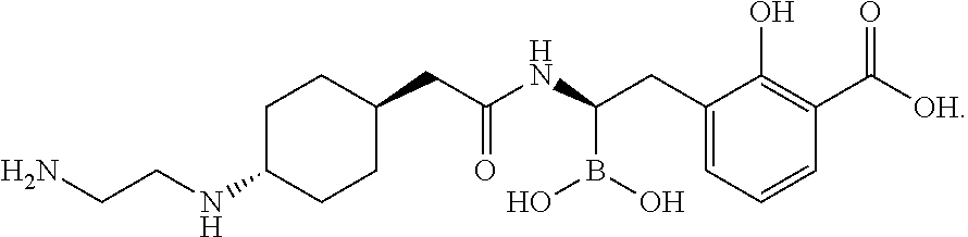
C1(CC(B(O)O)NC(CC2CCC(NCCN)CC2)=O)=CC=CC(C([OH])=O)=C1O
